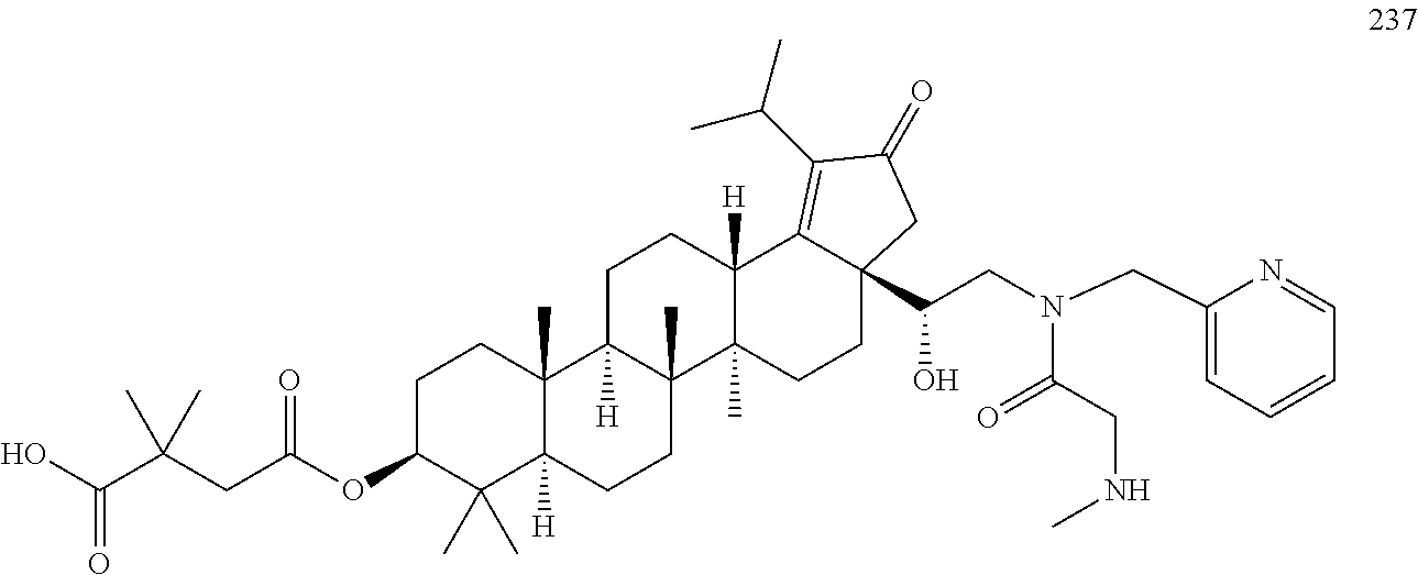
C1C(OC(CC(C(O)=O)(C)C)=O)C(C)(C)C2([H])C(C)(C1)C1([H])C(C)(CC2)C2(C)C([H])(CC1)C1=C(C(C)C)C(=O)CC1(C(CN(CC1=CC=CC=N1)C(CNC)=O)O)CC2
